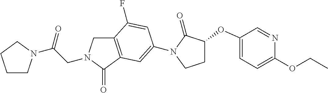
C(CN1CC2=C(C1=O)C=C(N1C(=O)C(OC3=CC=C(OCC)N=C3)CC1)C=C2F)(=O)N1CCCC1
